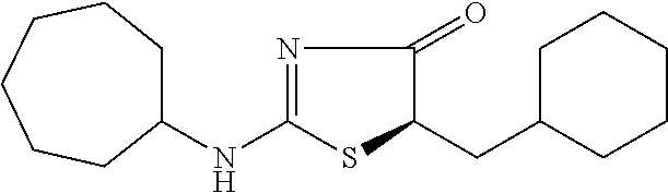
N1=C(NC2CCCCCC2)SC(CC2CCCCC2)C1=O
